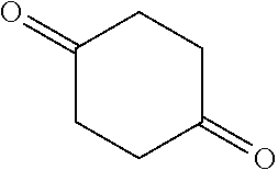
C1(=O)CCC(=O)CC1
